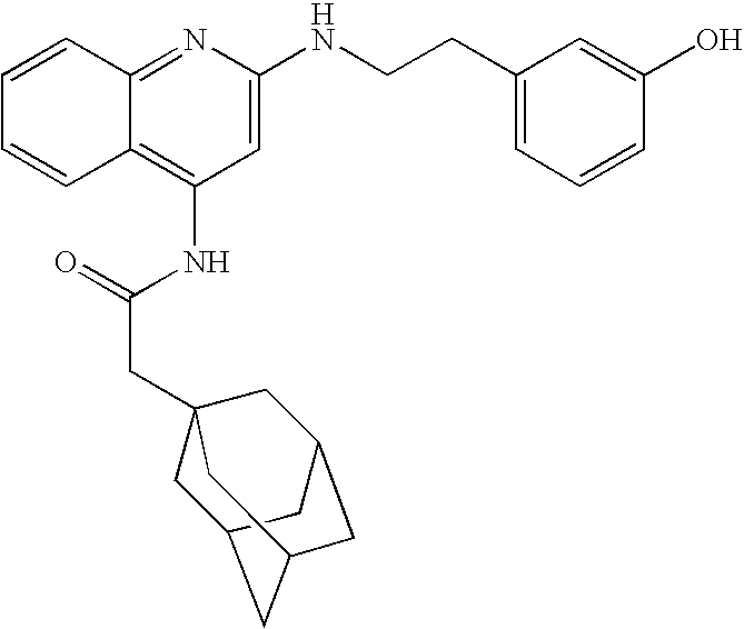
C12=NC(NCCC3=CC=CC(O)=C3)=CC(NC(CC34CC5CC(CC(C3)C5)C4)=O)=C1C=CC=C2
